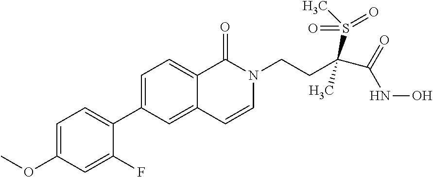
C1=C(OC)C=C(F)C(C2=CC=C3C(=C2)C=CN(CCC(C(=O)NO)(S(C)(=O)=O)C)C3=O)=C1
